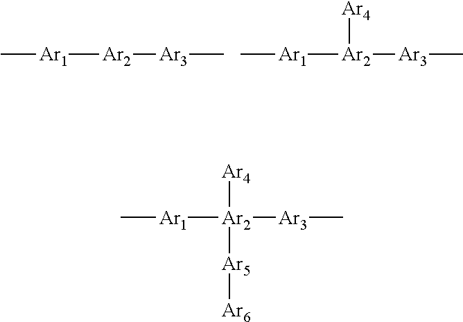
[Ar1]([Ar2][Ar3]C)C.[Ar1]([Ar2]([Ar3]C)[Ar4])C.[Ar1]([Ar2]([Ar3]C)([Ar4])[Ar5][Ar6])C
